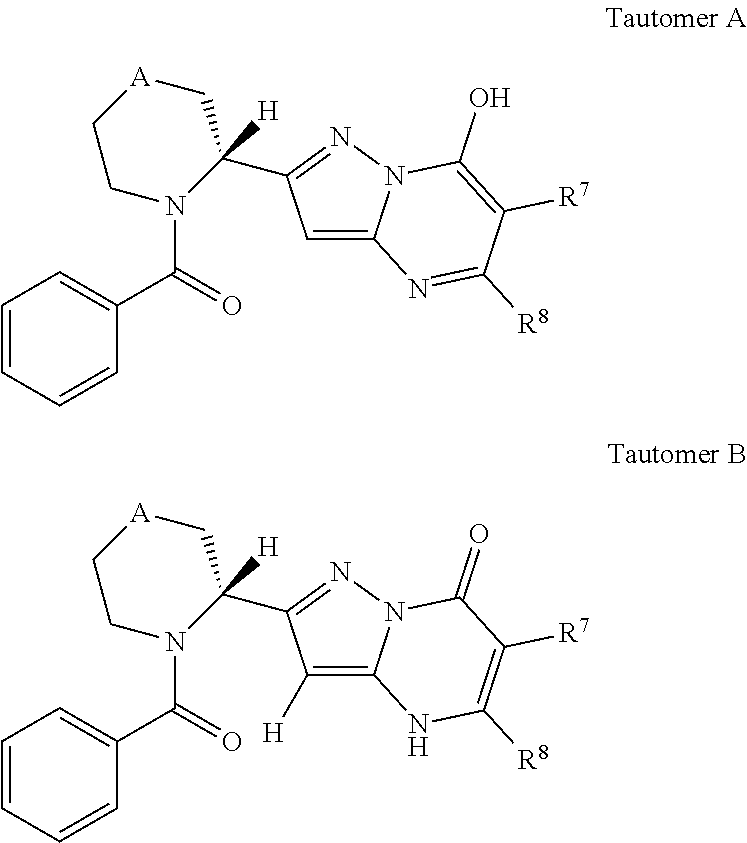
N12C(=CC(C3([H])C[A]CCN3C(=O)C3=CC=CC=C3)=N1)N=C([R8])C([R7])=C2O.N12C(=C([H])C(C3([H])C[A]CCN3C(=O)C3=CC=CC=C3)=N1)NC([R8])=C([R7])C2=O
